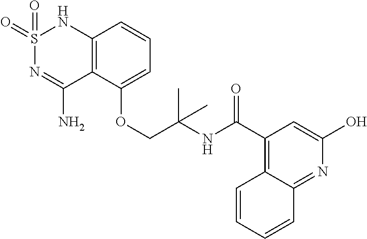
C12=C(C(OCC(NC(C3=C4C(=NC(O)=C3)C=CC=C4)=O)(C)C)=CC=C1)C(N)=NS(=O)(=O)N2
